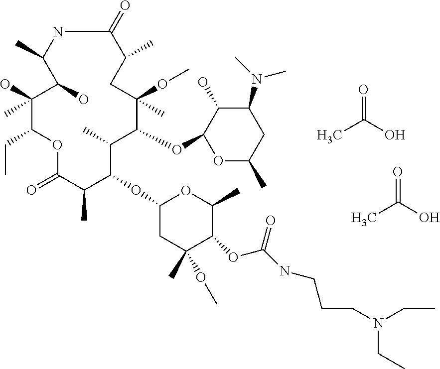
C1(OC2C(C)C(OC3OC(C)CC(N(C)C)C3O)C(OC)(C)CC(C)C(=O)NC(C)C(O)C(O)(C)C(CC)OC(=O)C2C)CC(OC)(C)C(OC(=O)NCCCN(CC)CC)C(C)O1.CC(=O)O.CC(=O)O
